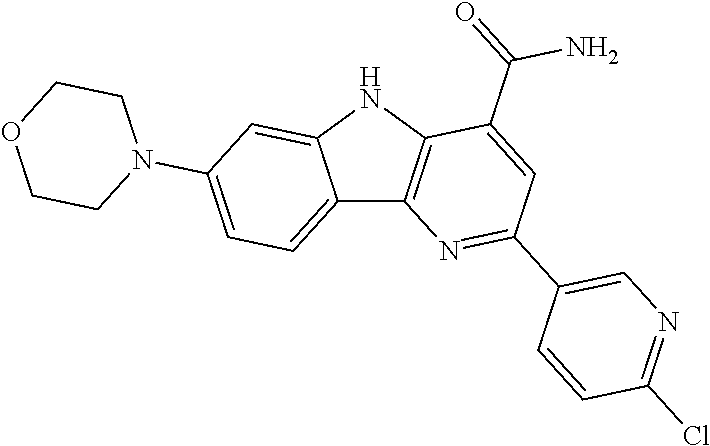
C12=CC=C(N3CCOCC3)C=C1NC1=C2N=C(C2=CN=C(Cl)C=C2)C=C1C(=O)N
